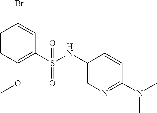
C1=CC(OC)=C(S(NC2=CN=C(N(C)C)C=C2)(=O)=O)C=C1Br
